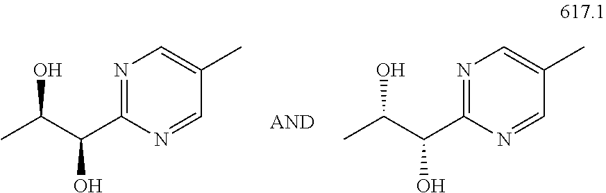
N1=C(C(C(C)O)O)N=CC(C)=C1.N1=C(C(C(C)O)O)N=CC(C)=C1
